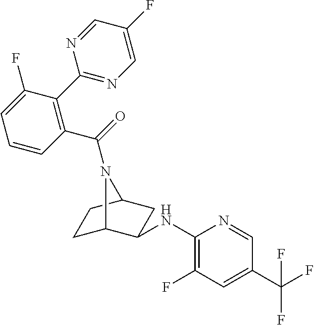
C1(NC2C3CCC(C2)N3C(=O)C2=C(C3=NC=C(F)C=N3)C(F)=CC=C2)=C(F)C=C(C(F)(F)F)C=N1
